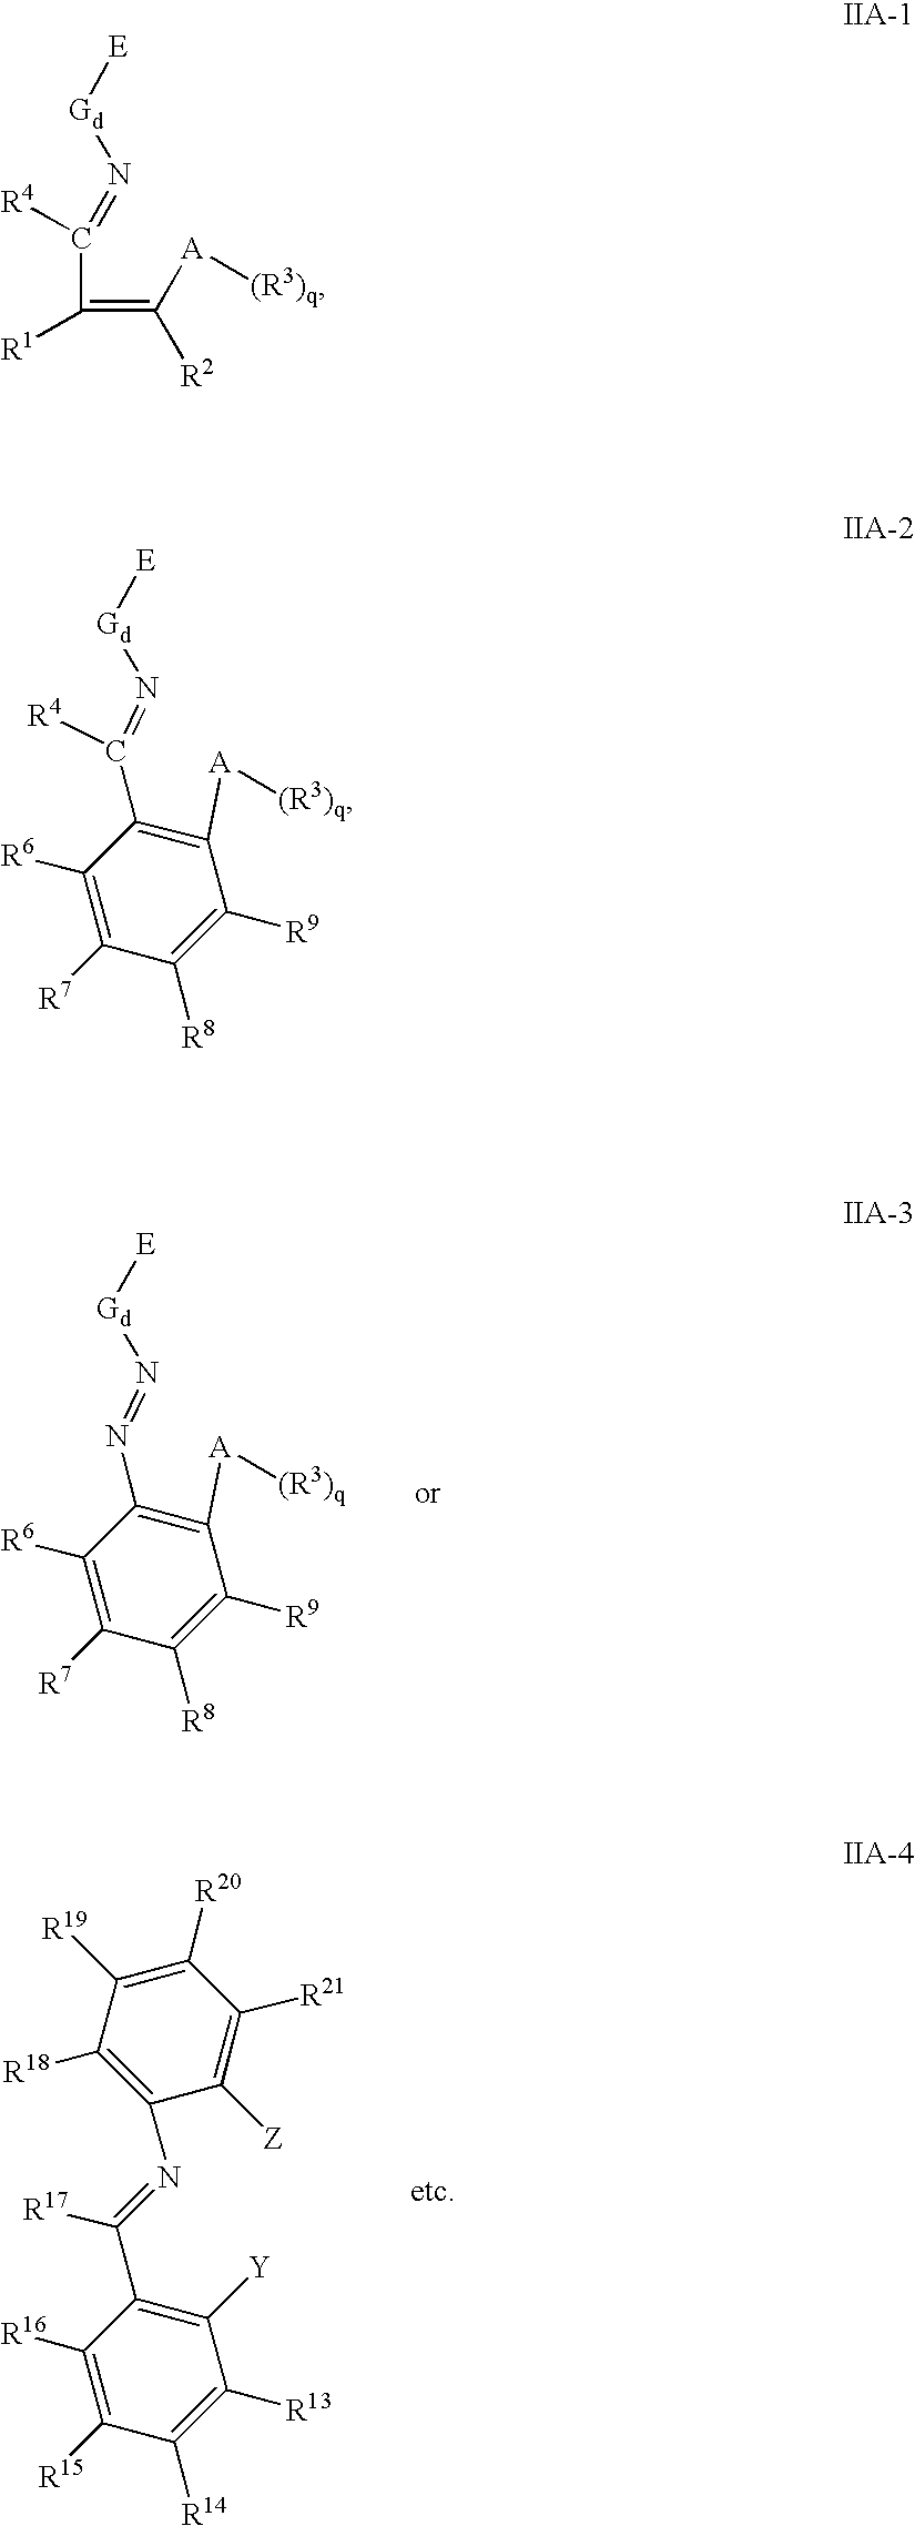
C([R1])(=C([R2])[A][(R3)q])C([R4])=N[Gd][E].C1([A][(R3)q])=C(C([R4])=N[Gd][E])C([R6])=C([R7])C([R8])=C1[R9].C1([A][(R3)q])=C(N=N[Gd][E])C([R6])=C([R7])C([R8])=C1[R9].C1([Y])=C(C(=NC2=C([R18])C([R19])=C([R20])C([R21])=C2[Z])[R17])C([R16])=C([R15])C([R14])=C1[R13]
